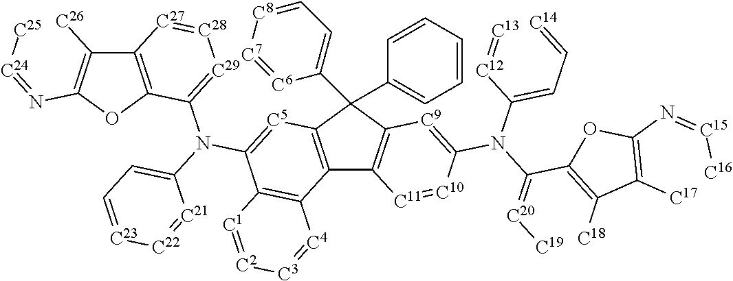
C12=C(C(C3=CC=[C8][C7]=[C6]3)(C3=CC=CC=C3)C3=C1[C11]=[C10]C(N(C(=CC=[C14])[C12]=[C13])C(C1=C([C18])C([C17])=C(N=[C15][C16])O1)=[C20][C19])=[C9]3)[C5]=C(N(C1=[C29][C28]=[C27]C3=C1OC(N=[C24][C25])=C3[C26])C1=CC=[C23][C22]=[C21]1)C1=C2[C4]=[C3][C2]=[C1]1
